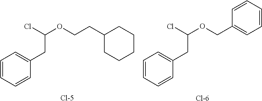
C1=CC=CC(CC(OCCC2CCCCC2)Cl)=C1.[Cl-5].C1=CC=CC(CC(OCC2=CC=CC=C2)Cl)=C1.[Cl-6]
